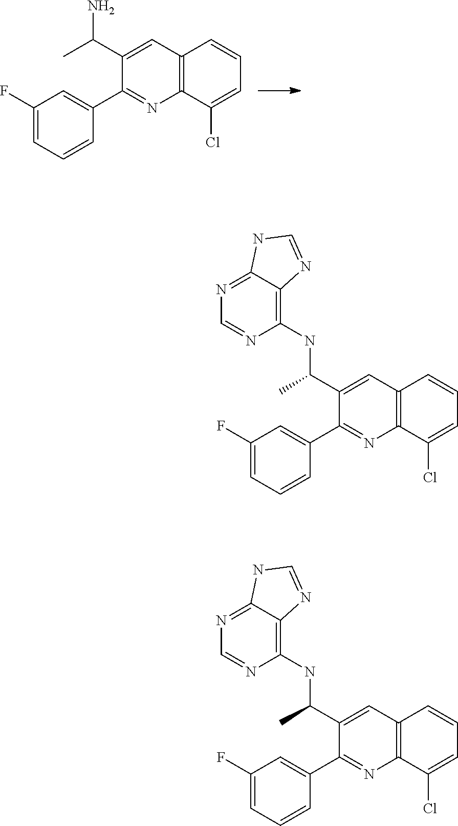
C1(C(C)N)=CC2=C(N=C1C1=CC(F)=CC=C1)C(Cl)=CC=C2.C(C1=CC2=C(N=C1C1=CC(F)=CC=C1)C(Cl)=CC=C2)(NC1=C2C(=NC=N1)NC=N2)C.C(C1=CC2=C(N=C1C1=CC(F)=CC=C1)C(Cl)=CC=C2)(NC1=C2C(=NC=N1)NC=N2)C
